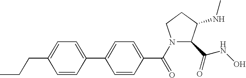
CCCC1=CC=C(C2=CC=C(C(=O)N3C(C(NO)=O)C(NC)CC3)C=C2)C=C1
